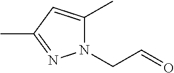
N1(CC=O)C(C)=CC(C)=N1
